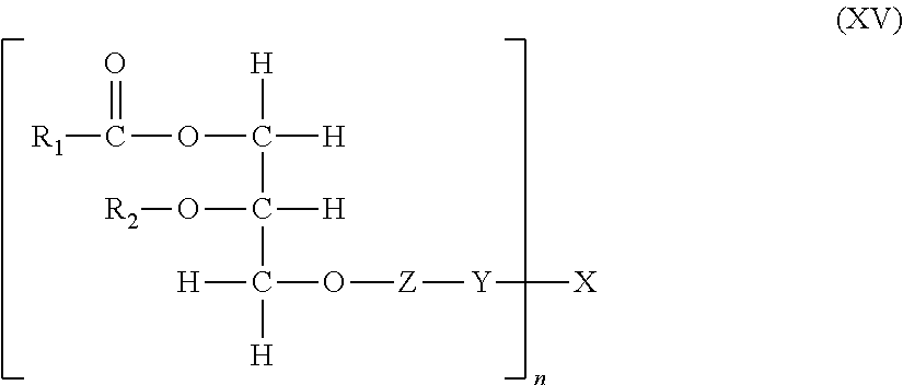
[R1]C(OC([H])([H])C(O[R2])([H])C([H])(O[Z][Y][X])[H])=O
